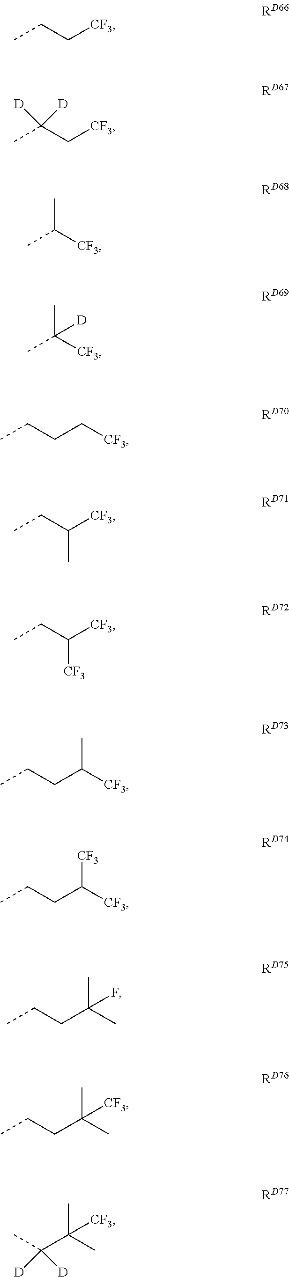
CCC[CF3].CC(C[CF3])([D])[D].CC([CF3])C.CC([CF3])(C)[D].CCCC[CF3].CCC([CF3])C.CCC([CF3])[CF3].CCCC([CF3])C.CCCC([CF3])[CF3].CCCC(C)(C)F.CCCC(C)(C)[CF3].CC(C(C)(C)[CF3])([D])[D]
